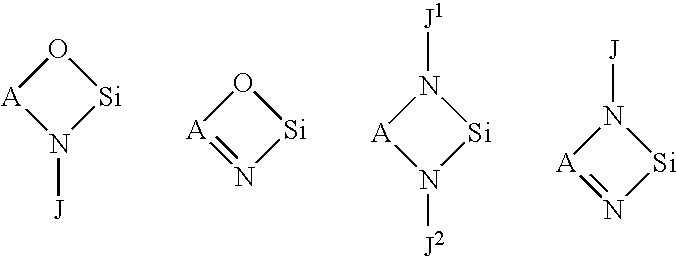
[Si]1O[A]=N1.[Si]1O[A]N1[J].[Si]1N([J1])[A]N1[J2].[Si]1N([J])[A]=N1
